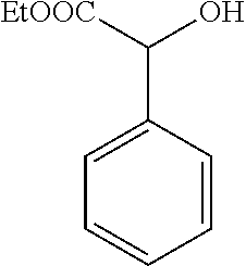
C1=CC(C(O)[EtOOC])=CC=C1
